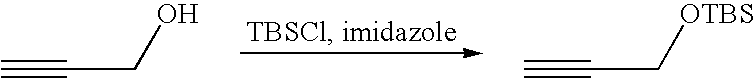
C#CCO.C#CC[OTBS]
